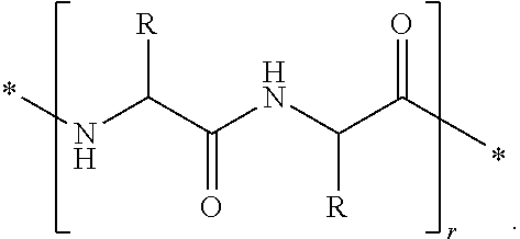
N(C(C(NC(C(C)=O)[R])=O)[R])C
